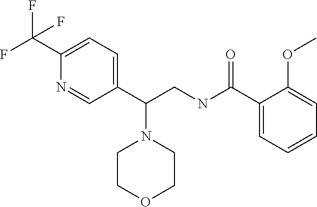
C1(C(CNC(C2=CC=CC=C2OC)=O)N2CCOCC2)=CC=C(C(F)(F)F)N=C1
